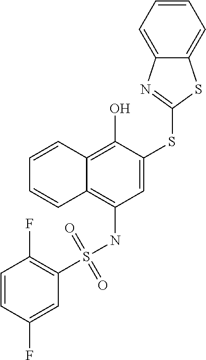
C1=CC2=C(O)C(SC3=NC4=CC=CC=C4S3)=CC(NS(=O)(=O)C3=C(F)C=CC(F)=C3)=C2C=C1
